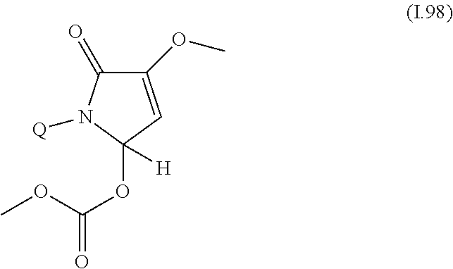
C1(=O)C(OC)=CC(OC(=O)OC)([H])N1[Q]
